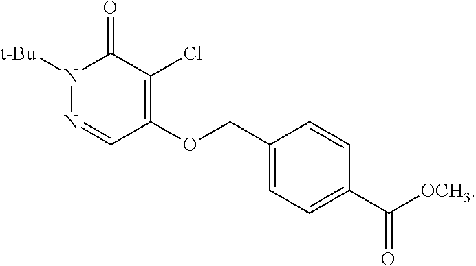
N1=CC(OCC2=CC=C(C([OCH3])=O)C=C2)=C(Cl)C(=O)N1[t-Bu]
